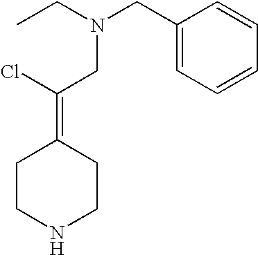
C1CNCCC1=C(Cl)CN(CC1=CC=CC=C1)CC
